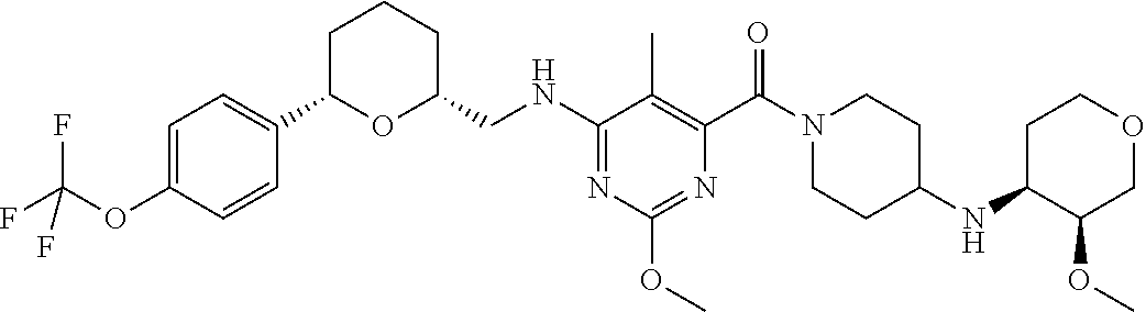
C1C(C2=CC=C(OC(F)(F)F)C=C2)OC(CNC2=NC(OC)=NC(C(N3CCC(NC4C(OC)COCC4)CC3)=O)=C2C)CC1
